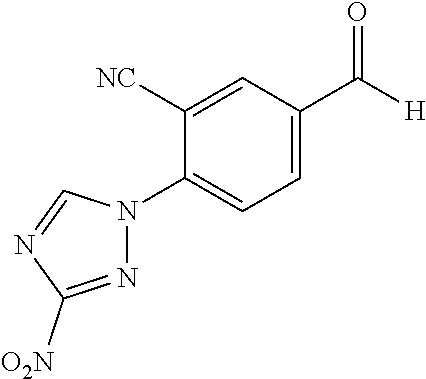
C1=C([NC])C(N2N=C([O2N])N=C2)=CC=C1C([H])=O
